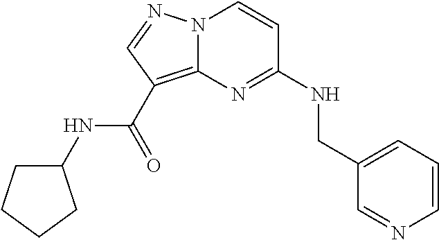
C1=CN=CC(CNC2=NC3=C(C(NC4CCCC4)=O)C=NN3C=C2)=C1
